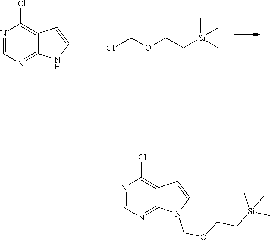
N1=CN=C2C(=C1Cl)C=CN2.ClCOCC[Si](C)(C)C.N1=CN=C2C(=C1Cl)C=CN2COCC[Si](C)(C)C
